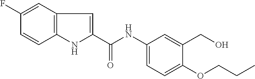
C1(F)=CC2=C(C=C1)NC(C(NC1=CC=C(OCCC)C(CO)=C1)=O)=C2
